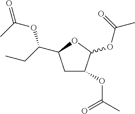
C1C(OC(C)=O)C(OC(C)=O)OC1C(CC)OC(=O)C
